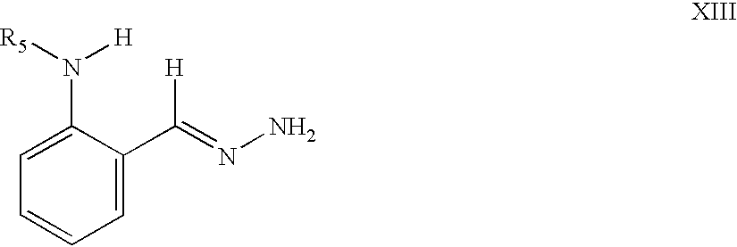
C1=C(C([H])=NN)C(N([H])[R5])=CC=C1
